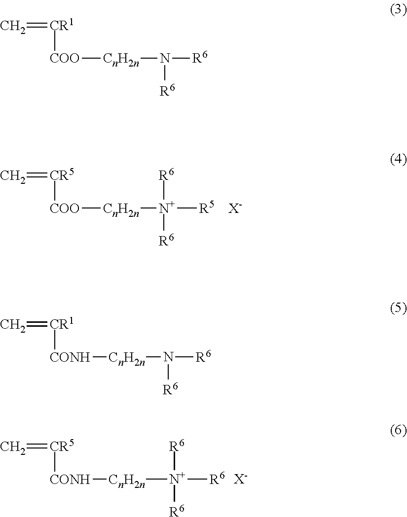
[CR5]([COO][CnH2n][N+]([R6])([R6])[R5])=C.[X-].[CR5]([CONH][CnH2n][N+]([R6])([R6])[R6])=C.[X-].[CR1]([COO][CnH2n]N([R6])[R6])=C.[CR1]([CONH][CnH2n]N([R6])[R6])=C
